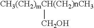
[CH3(CH2)mCH(CH2)nCH3][CH2OH]
